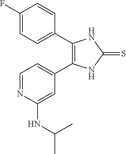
C1=C(C2=C(C3=CC=C(F)C=C3)NC(=S)N2)C=C(NC(C)C)N=C1
